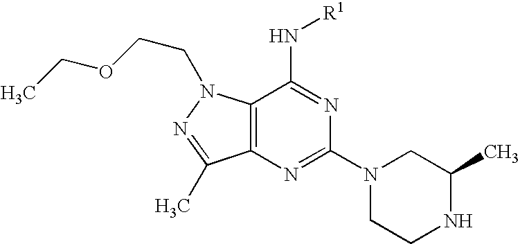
C12=C(N=C(N3CCNC(C)C3)N=C1N[R1])C(C)=NN2CCOCC
